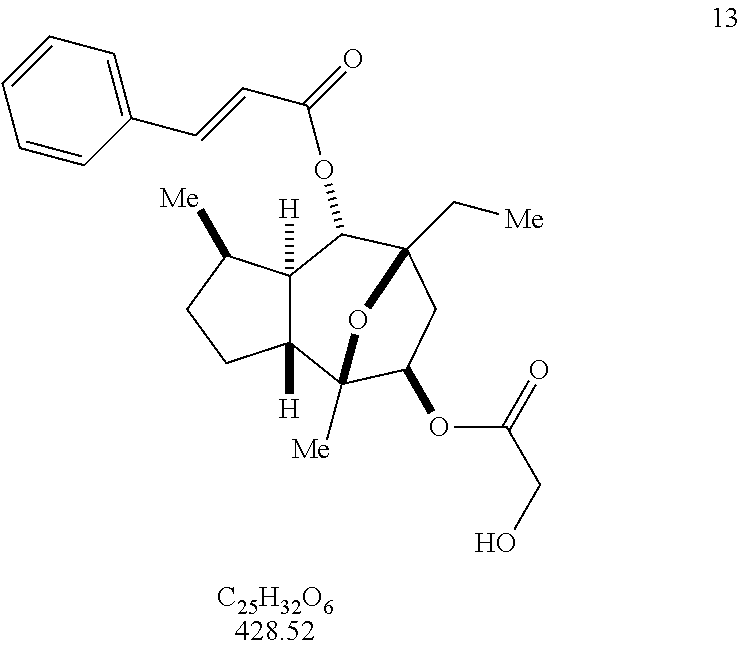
C12([H])C([H])(C3([Me])C(OC(CO)=O)CC(C[Me])(C1OC(C=CC1=CC=CC=C1)=O)O3)CCC2[Me]
